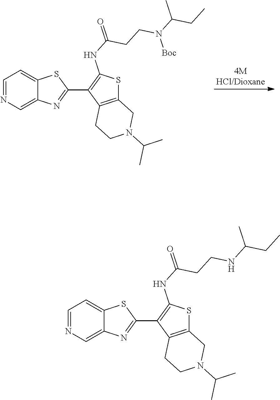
C1=NC=C2C(=C1)SC(C1=C(NC(=O)CCN(C(C)CC)[Boc])SC3=C1CCN(C(C)C)C3)=N2.C1=NC=C2C(=C1)SC(C1=C(NC(=O)CCNC(C)CC)SC3=C1CCN(C(C)C)C3)=N2
